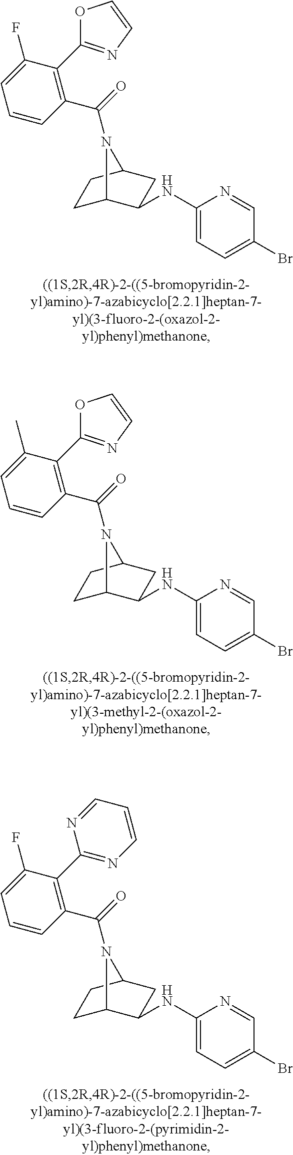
C(=O)(N1C2CCC1CC2NC1=CC=C(Br)C=N1)C1=C(C2=NC=CO2)C(F)=CC=C1.C(=O)(N1C2CCC1CC2NC1=CC=C(Br)C=N1)C1=C(C2=NC=CO2)C(C)=CC=C1.C(=O)(N1C2CCC1CC2NC1=CC=C(Br)C=N1)C1=C(C2=NC=CC=N2)C(F)=CC=C1
